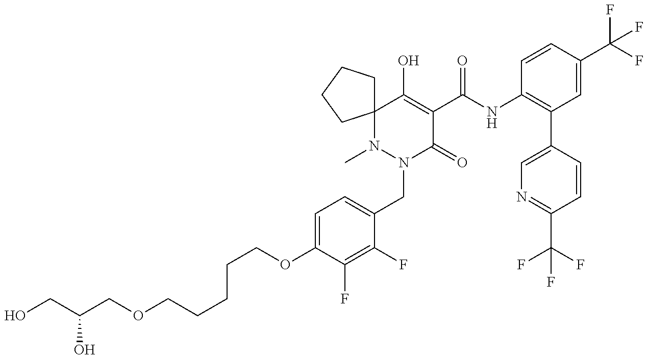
C(COC1=CC=C(CN2C(=O)C(C(NC3=C(C4=CN=C(C(F)(F)F)C=C4)C=C(C(F)(F)F)C=C3)=O)=C(O)C3(N2C)CCCC3)C(F)=C1F)CCCOCC(CO)O
